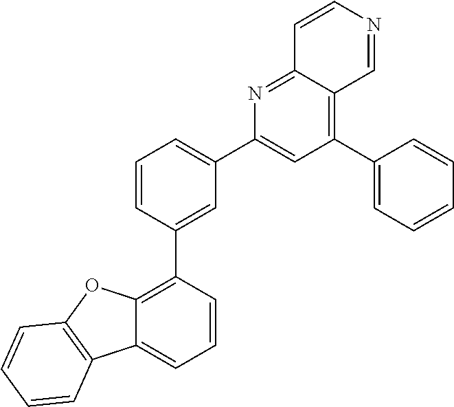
C12=C(C3=CC(C4=CC(C5=CC=CC=C5)=C5C(=N4)C=CN=C5)=CC=C3)C=CC=C1C1=C(O2)C=CC=C1
